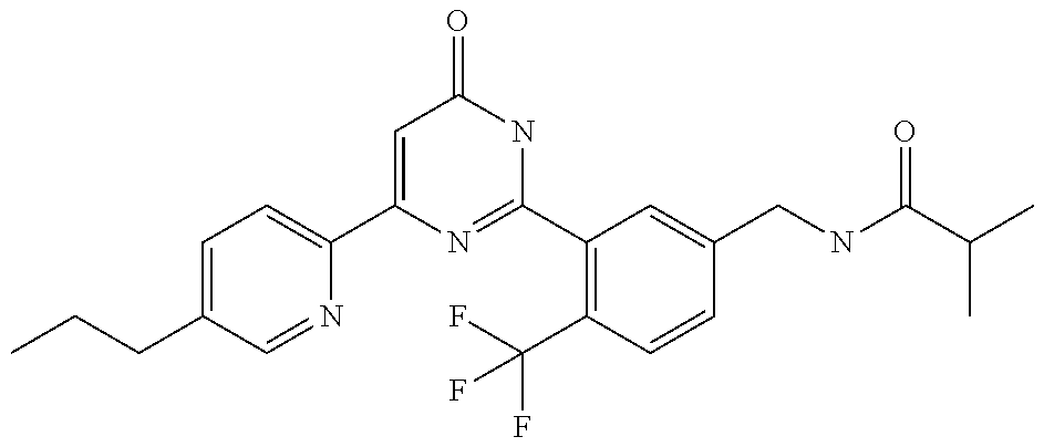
C1(C2=CC=C(CCC)C=N2)=CC(=O)NC(C2=C(C(F)(F)F)C=CC(CNC(C(C)C)=O)=C2)=N1
